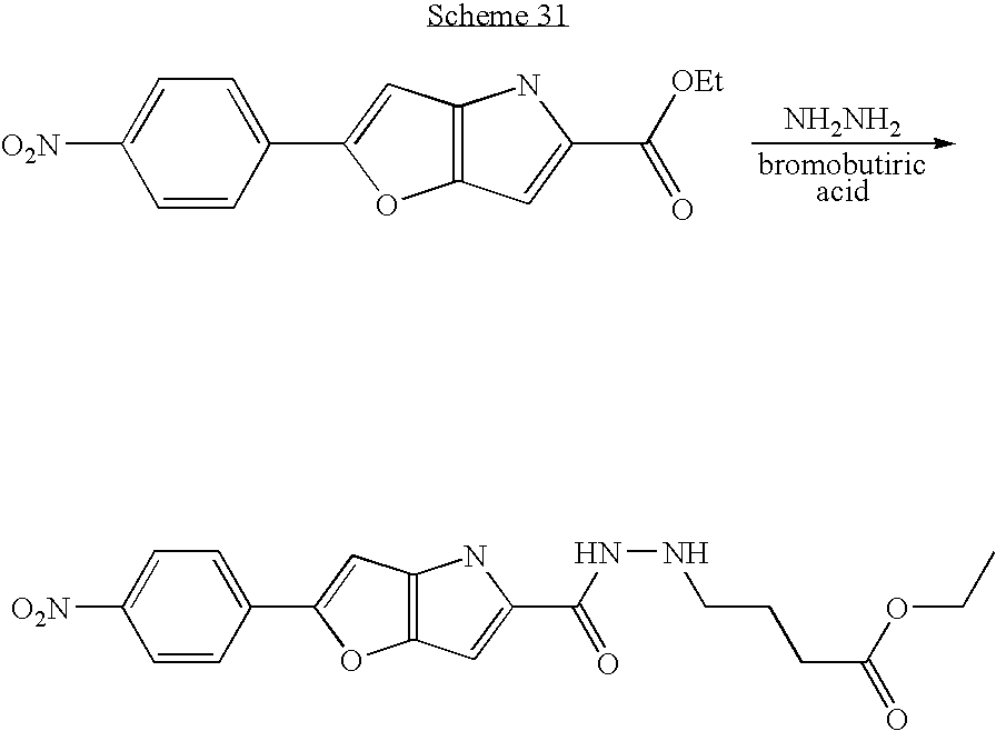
[NH2NH2].[bromobutiricacid].C1=CC(C2=CC3=C(O2)C=C(C([OEt])=O)N3)=CC=C1[O2N].C1=CC(C2=CC3=C(O2)C=C(C(NNCCCC(=O)OCC)=O)N3)=CC=C1[O2N]
